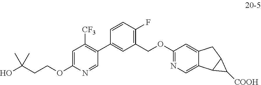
C1(OCCC(O)(C)C)=CC([CF3])=C(C2=CC(COC3=NC=C4C(=C3)CC3C4C3[COOH])=C(F)C=C2)C=N1
